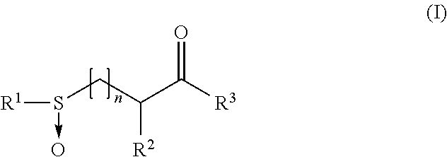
[R1]S(CC(C([R3])=O)[R2])->O
